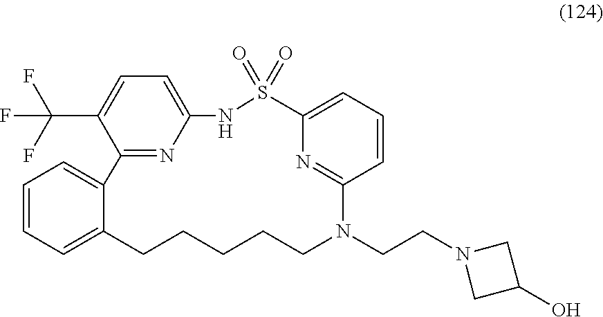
C1=CC=C2C(=C1)C1=NC(=CC=C1C(F)(F)F)NS(=O)(=O)C1=CC=CC(=N1)N(CCN1CC(O)C1)CCCCC2
